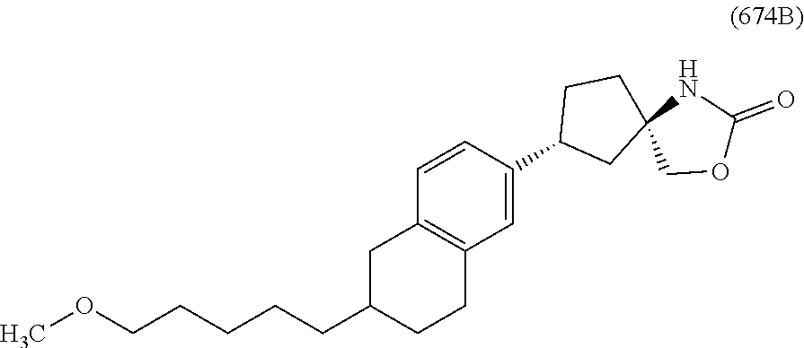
COCCCCCC1CCC2=C(C1)C=CC(C1CC3(CC1)NC(=O)OC3)=C2
